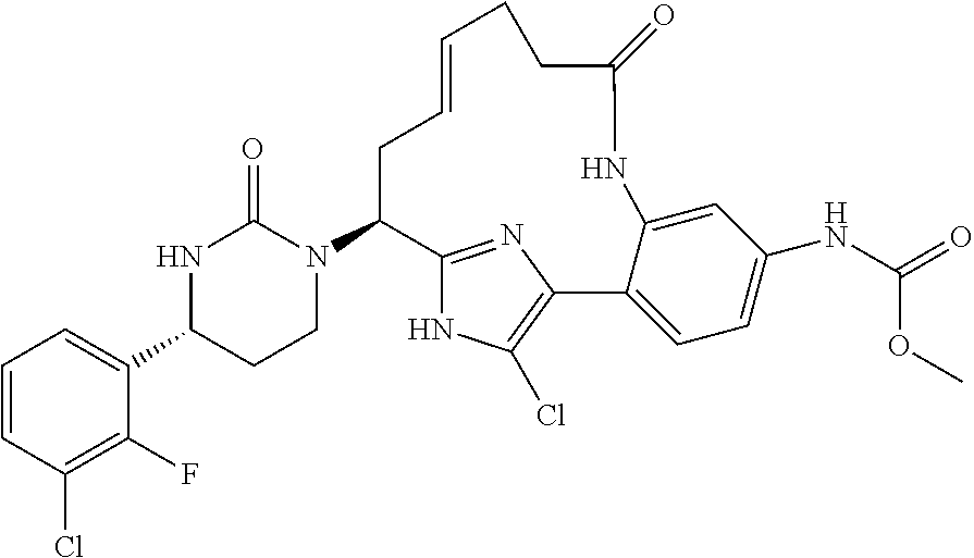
C1=CC(Cl)=C(F)C(C2CCN(C3C4=NC(=C(Cl)N4)C4=CC=C(NC(=O)OC)C=C4NC(=O)CCC=CC3)C(=O)N2)=C1
